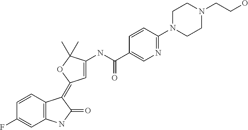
FC1=CC2=C(C=C1)C(=C1C=C(NC(C3=CN=C(N4CCN(CCO)CC4)C=C3)=O)C(C)(C)O1)C(=O)N2
